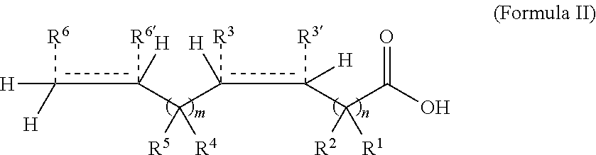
[H]c([H])([R6])c(C(c([H])(c([R3])(C(C(O)=O)([R2])[R1])[H])[R3])([R5])[R4])([H])[R6]
